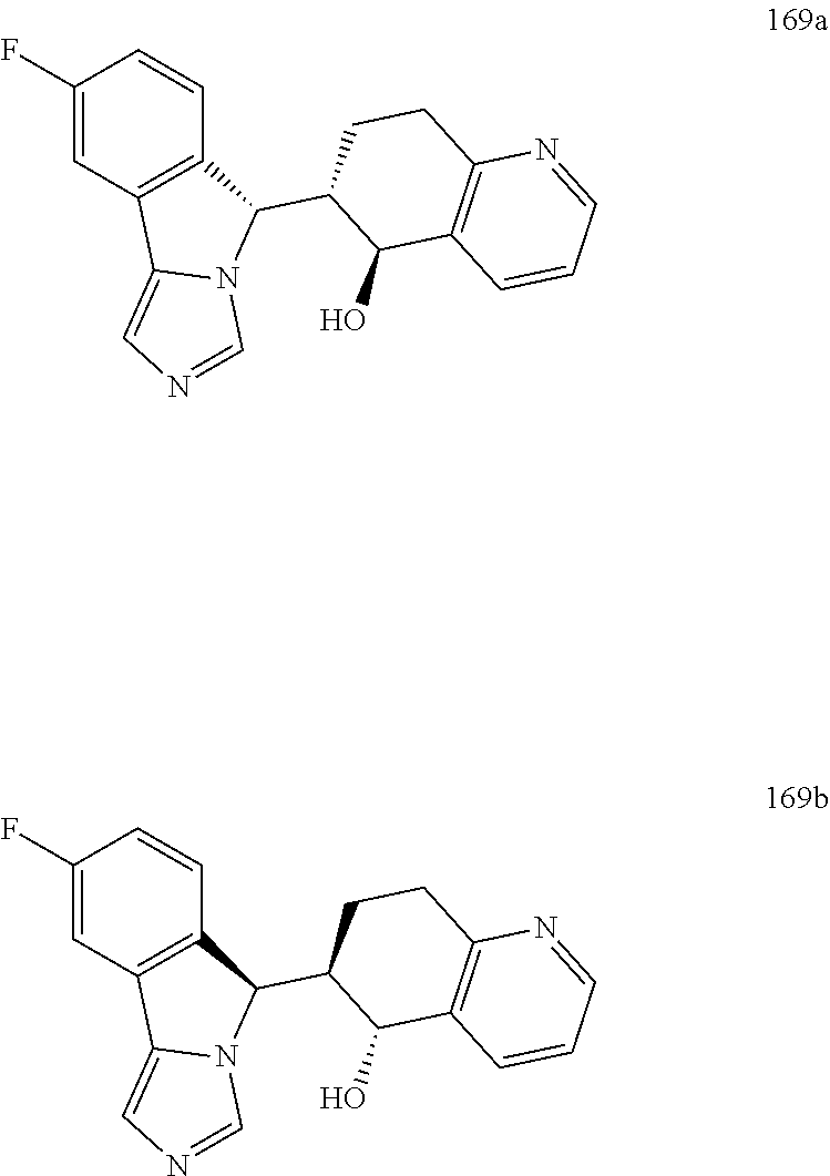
C12=C(C(O)C(C3C4=C(C5=CN=CN35)C=C(F)C=C4)CC1)C=CC=N2.C12=C(C(O)C(C3C4=C(C5=CN=CN35)C=C(F)C=C4)CC1)C=CC=N2
